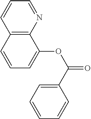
C12=C(N=CC=C1)C(OC(=O)C1=CC=CC=C1)=CC=C2
